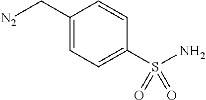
[N2]CC1=CC=C(S(N)(=O)=O)C=C1
